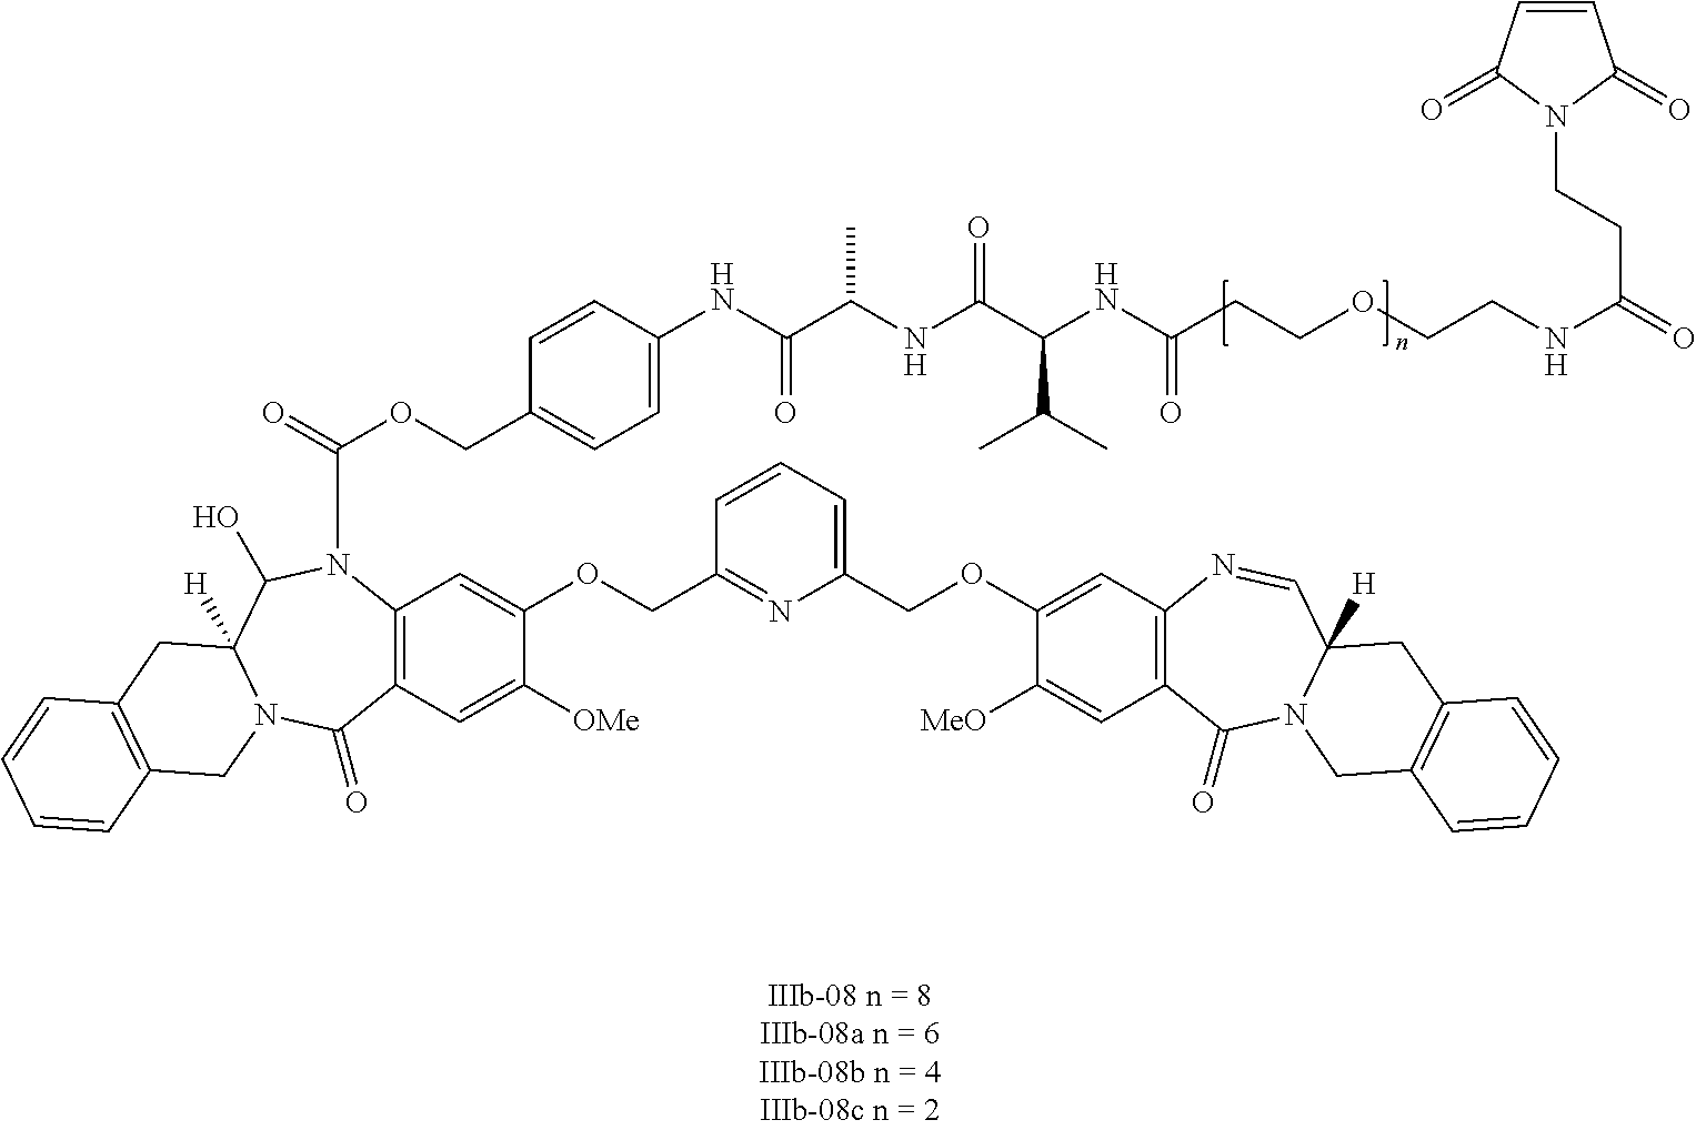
C12=C(C=C([OMe])C(OCC3=NC(COC4=CC5=C(C=C4[MeO])C(=O)N4C([H])(C=N5)CC5=C(C4)C=CC=C5)=CC=C3)=C1)C(=O)N1C([H])(C(O)N2C(=O)OCC2=CC=C(NC(C(NC(C(NC(CCOCCNC(=O)CCN3C(=O)C=CC3=O)=O)C(C)C)=O)C)=O)C=C2)CC2=C(C1)C=CC=C2
